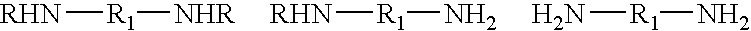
[RHN][R1][NHR].[RHN][R1]N.N[R1]N
